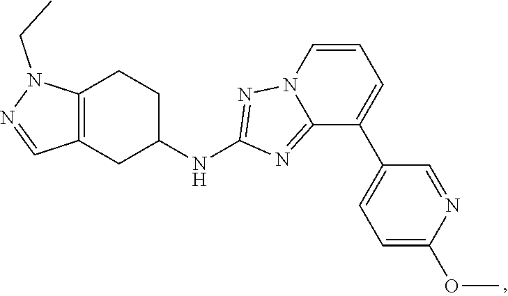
C12=C(CC(NC3=NN4C(=N3)C(C3=CC=C(OC)N=C3)=CC=C4)CC1)C=NN2CC
